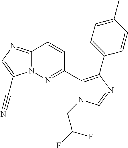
C12=NC=C(C#N)N1N=C(C1=C(C3=CC=C(C)C=C3)N=CN1CC(F)F)C=C2
